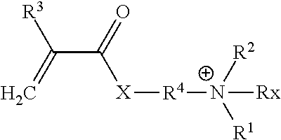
C(C([X][R4][N+]([R1])([R2])[Rx])=O)([R3])=C
